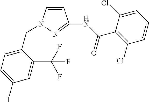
C1=CN(CC2=CC=C(I)C=C2C(F)(F)F)N=C1NC(C1=C(Cl)C=CC=C1Cl)=O
